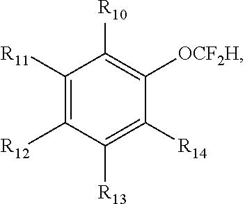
C1([R11])=C([R12])C([R13])=C([R14])C([OCF2H])=C1[R10]
